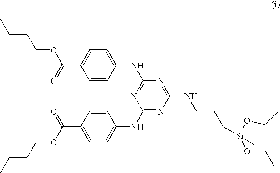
C1=CC(NC2=NC(NC3=CC=C(C(OCCCC)=O)C=C3)=NC(NCCC[Si](C)(OCC)OCC)=N2)=CC=C1C(=O)OCCCC
